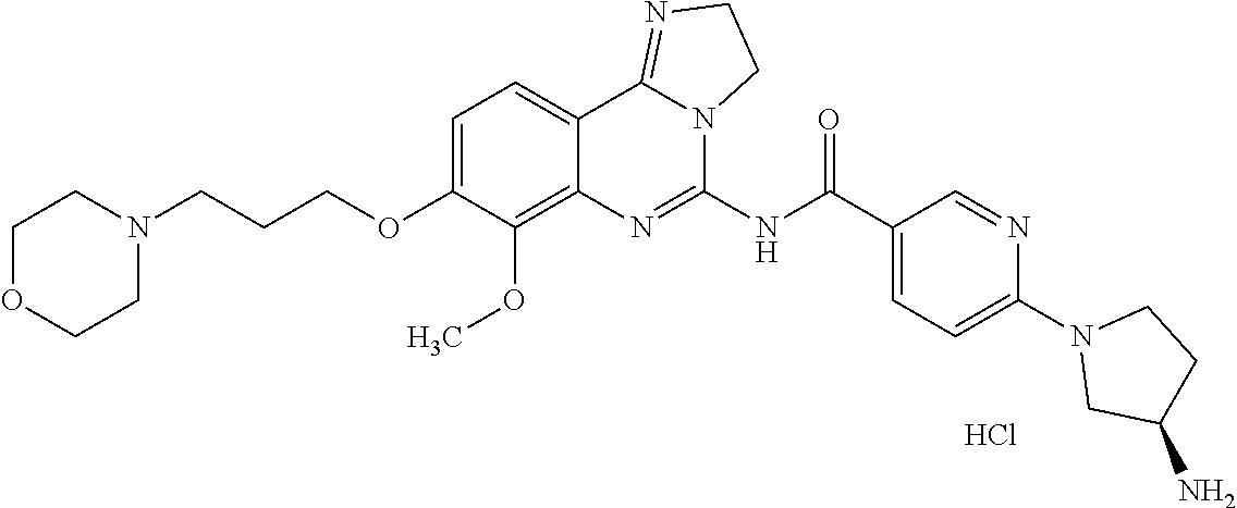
C1OCCN(CCCOC2=CC=C3C(=C2OC)N=C(NC(C2=CC=C(N4CC(N)CC4)N=C2)=O)N2C3=NCC2)C1.Cl
